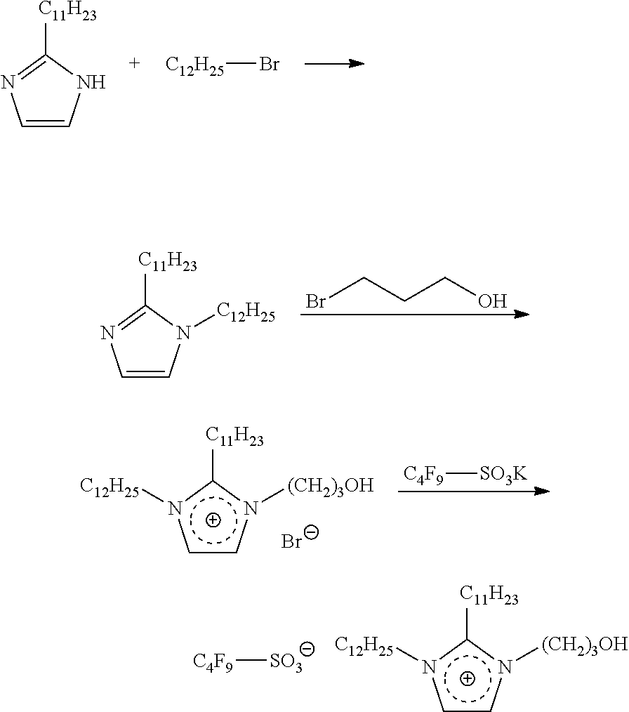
[C11H23]C1=NC=CN1.[C12H25]Br.[C11H23]C1=NC=CN1[C12H25].BrCCCO.c1cn([(CH2)3OH])c([C11H23])n1[C12H25].[Br-].[C4F9][SO3K].[C4F9][SO3].c1cn([(CH2)3OH])c([C11H23])n1[C12H25]
